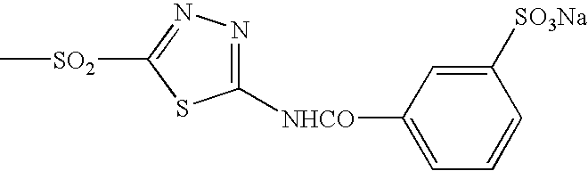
C1([NHCO]C2=CC=CC([SO3Na])=C2)=NN=C([SO2]C)S1
